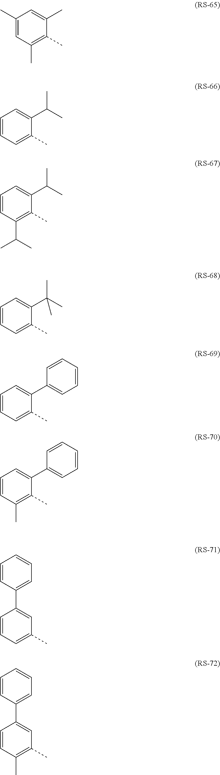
C1(C)=CC(C)=C(C)C(C)=C1.C1=CC=C(C)C(C(C)C)=C1.C1=CC(C(C)C)=C(C)C(C(C)C)=C1.C1=CC=C(C)C(C(C)(C)C)=C1.C1=CC=C(C)C(C2=CC=CC=C2)=C1.C1=CC(C)=C(C)C(C2=CC=CC=C2)=C1.C1=CC=C(C)C=C1C1=CC=CC=C1.C1=CC(C)=C(C)C=C1C1=CC=CC=C1
